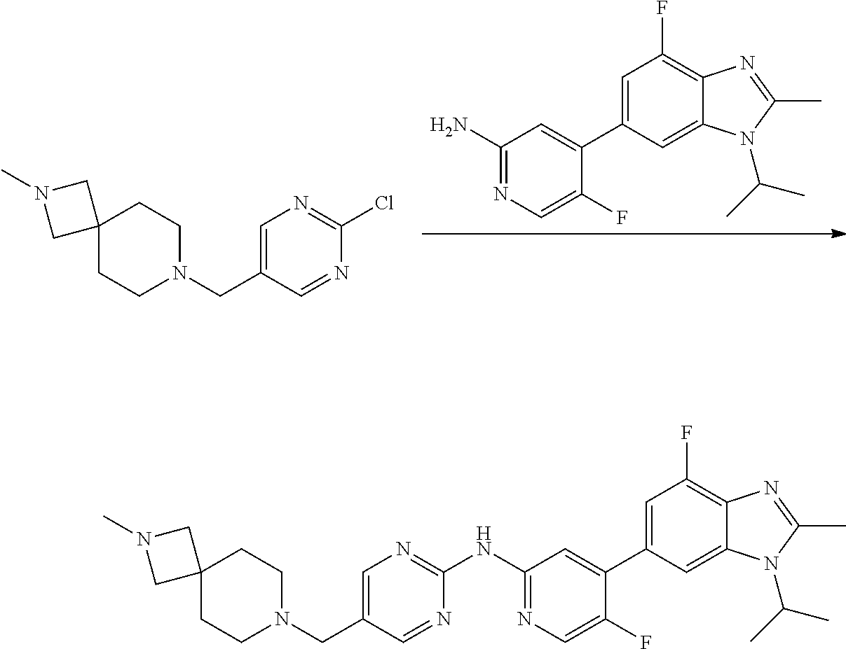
C1=C(C2=CC(N)=NC=C2F)C=C2C(=C1F)N=C(C)N2C(C)C.C1=C(CN2CCC3(CC2)CN(C)C3)C=NC(Cl)=N1.C1=C(C2=CC(NC3=NC=C(CN4CCC5(CC4)CN(C)C5)C=N3)=NC=C2F)C=C2C(=C1F)N=C(C)N2C(C)C
